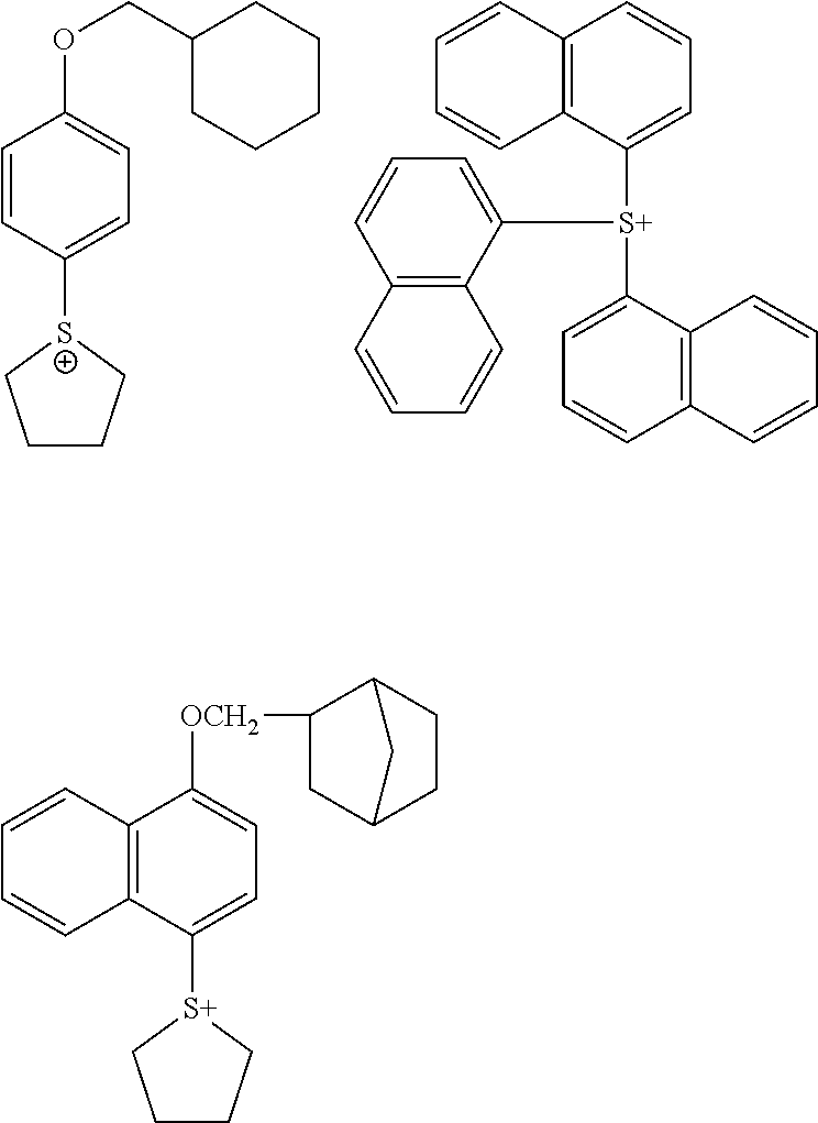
C1=CC([S+]2CCCC2)=CC=C1OCC1CCCCC1.C12=C(C=CC=C1[S+](C1=CC=CC3=C1C=CC=C3)C1=CC=CC3=C1C=CC=C3)C=CC=C2.C12=C(C([S+]3CCCC3)=CC=C1[OCH2]C1CC3CCC1C3)C=CC=C2
